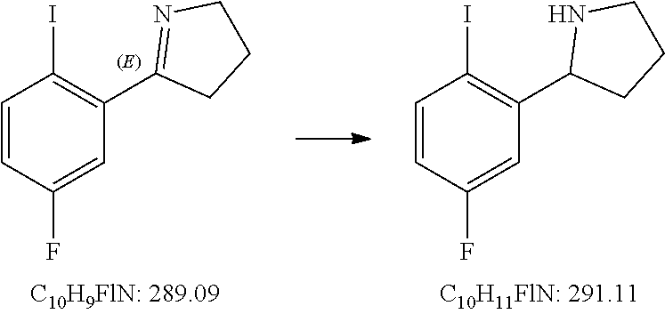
C1=CC(F)=CC(C2CCCN2)=C1I.C1=CC(F)=CC(C2=NCCC2)=C1I
